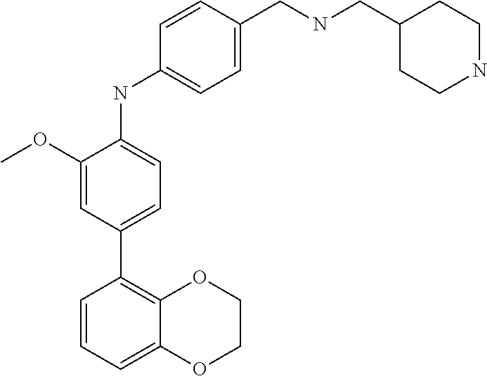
C1=CC=C2C(=C1C1=CC=C(NC3=CC=C(CNCC4CCNCC4)C=C3)C(OC)=C1)OCCO2
